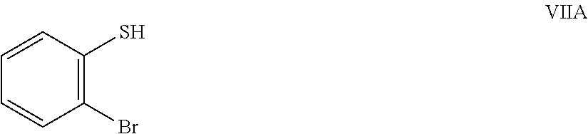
C1(Br)=C(S)C=CC=C1
